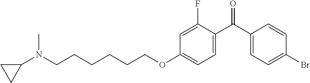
C1(C(C2=CC=C(OCCCCCCN(C3CC3)C)C=C2F)=O)=CC=C(Br)C=C1
